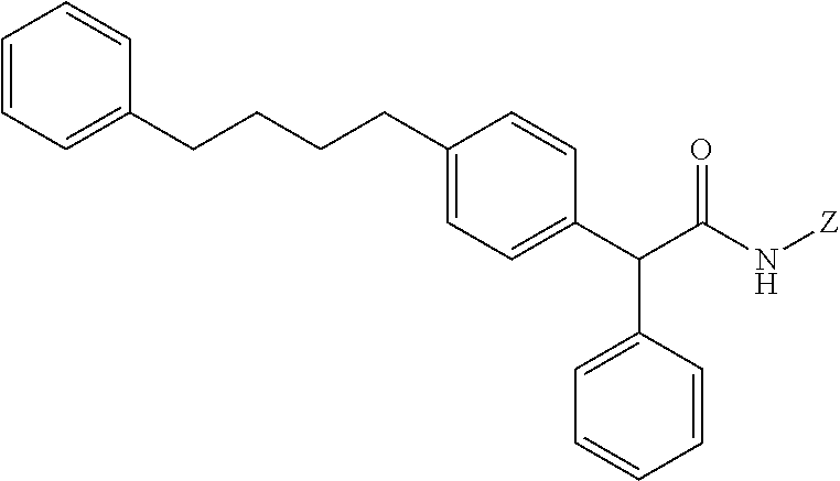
C(CCCC1=CC=C(C(C(N[Z])=O)C2=CC=CC=C2)C=C1)C1=CC=CC=C1
